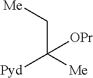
C(C([Me])([Pyd])[OPr])[Me]
